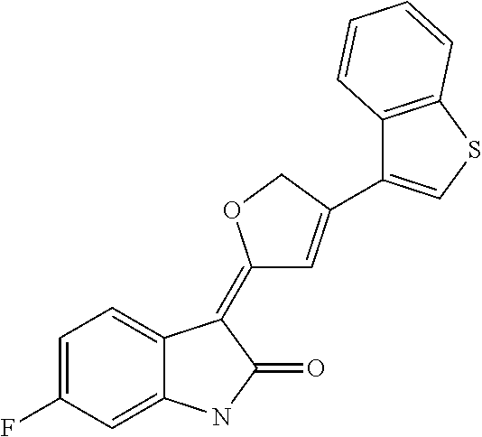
C1=C(F)C=C2C(=C1)C(=C1C=C(C3=CSC4=C3C=CC=C4)CO1)C(=O)N2
